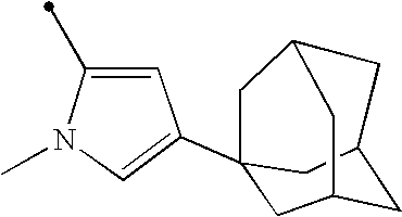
C1(C)=CC(C23CC4CC(CC(C2)C4)C3)=CN1C
